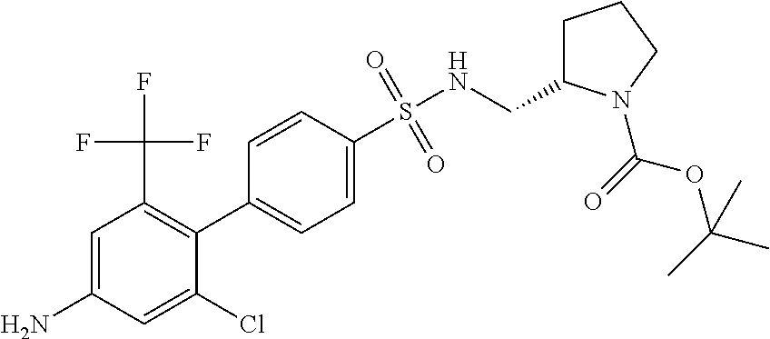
C1(C2=C(C(F)(F)F)C=C(N)C=C2Cl)=CC=C(S(NCC2CCCN2C(=O)OC(C)(C)C)(=O)=O)C=C1
